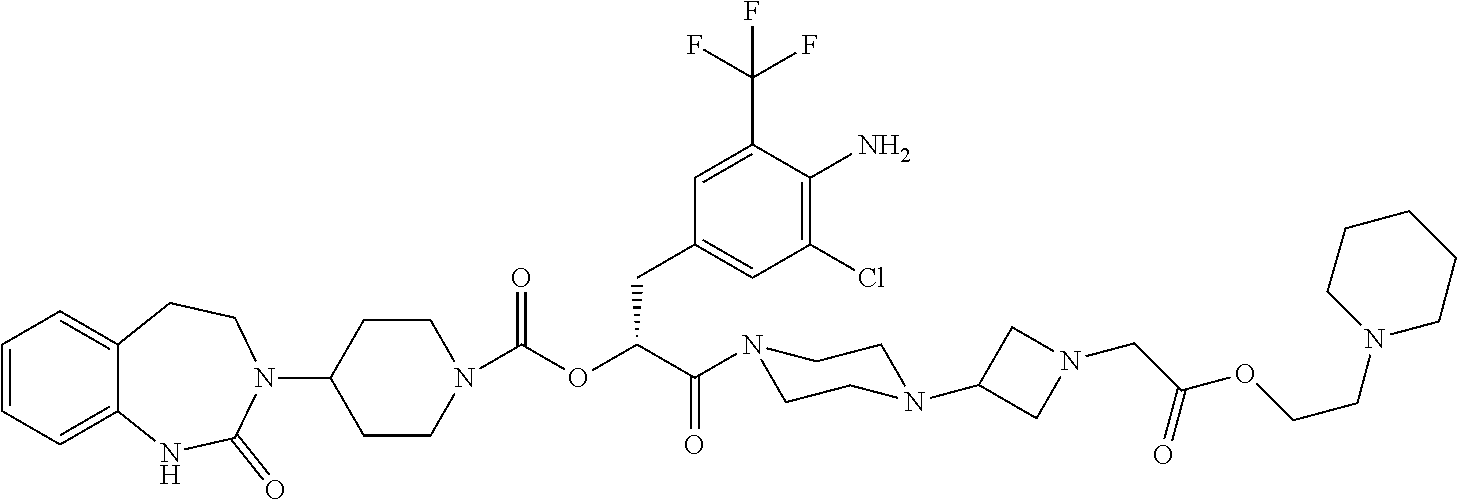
C12=CC=CC=C1NC(=O)N(C1CCN(C(OC(C(=O)N3CCN(C4CN(CC(OCCN5CCCCC5)=O)C4)CC3)CC3=CC(Cl)=C(N)C(C(F)(F)F)=C3)=O)CC1)CC2
